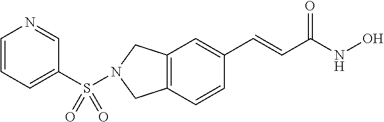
C1(S(N2CC3=C(C=CC(C=CC(NO)=O)=C3)C2)(=O)=O)=CC=CN=C1
